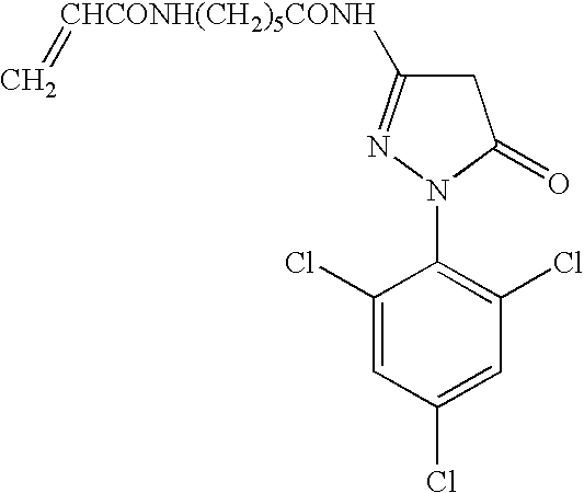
C1(N2C(=O)CC([CHCONH(CH2)5CONH]=C)=N2)=C(Cl)C=C(Cl)C=C1Cl
